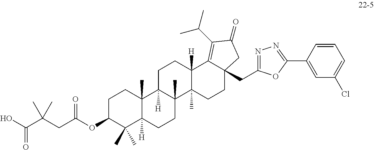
O=C(O)C(CC(OC1C(C)(C)C2([H])C(C)(CC1)C1([H])C(C)(CC2)C2(C)C([H])(CC1)C1=C(C(C)C)C(=O)CC1(CC1=NN=C(C3=CC(Cl)=CC=C3)O1)CC2)=O)(C)C
